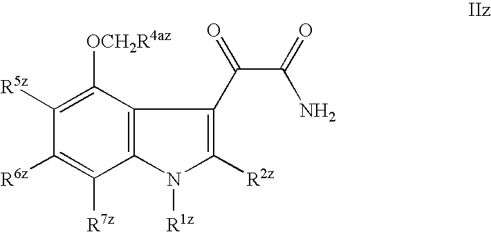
C1([R5z])=C([OCH2R4az])C2=C(C([R7z])=C1[R6z])N([R1z])C([R2z])=C2C(=O)C(=O)N
